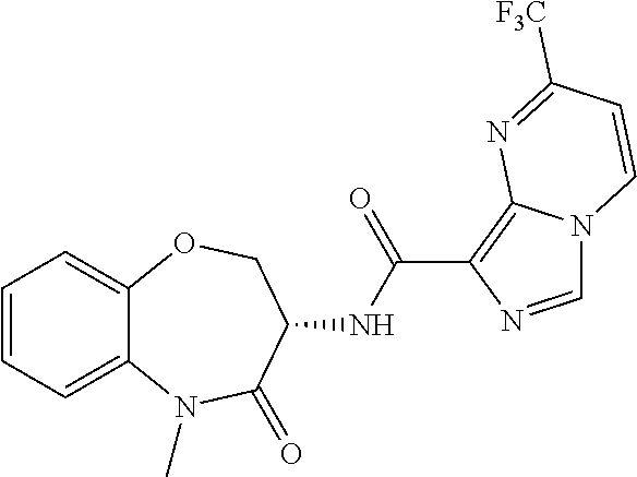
C12=CC=CC=C1OCC(NC(=O)C1=C3N(C=N1)C=CC([F3C])=N3)C(=O)N2C
